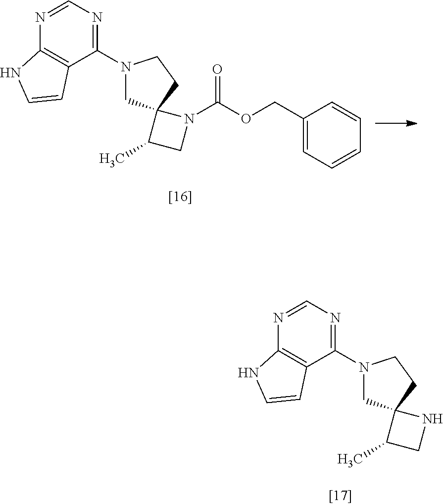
N1=CN=C(N2CC3(CC2)C(C)CN3C(OCC2=CC=CC=C2)=O)C2=C1NC=C2.N1=CN=C(N2CC3(CC2)C(C)CN3)C2=C1NC=C2
